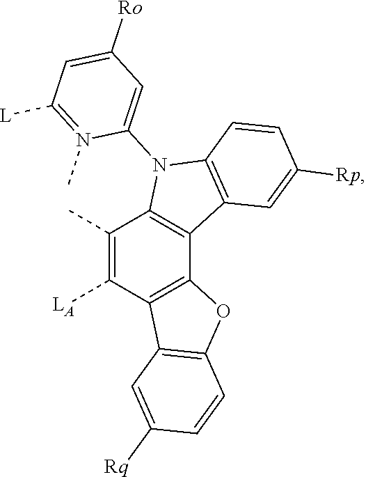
C12=C(C3=C(N1C1=CC([Ro])=CC([L])=N1C)C=CC([Rp])=C3)C1=C(C([LA])=C2C)C2=C(O1)C=CC([Rq])=C2
